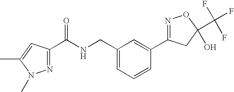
C1(C(NCC2=CC=CC(C3=NOC(C(F)(F)F)(O)C3)=C2)=O)=NN(C)C(C)=C1
